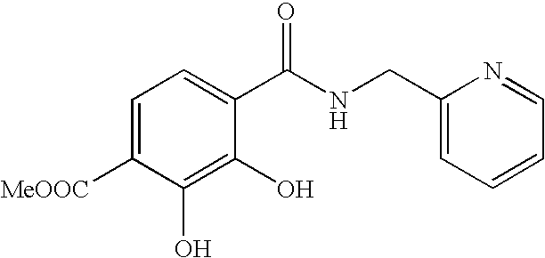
C1=C([MeOOC])C(O)=C(O)C(C(NCC2=CC=CC=N2)=O)=C1
